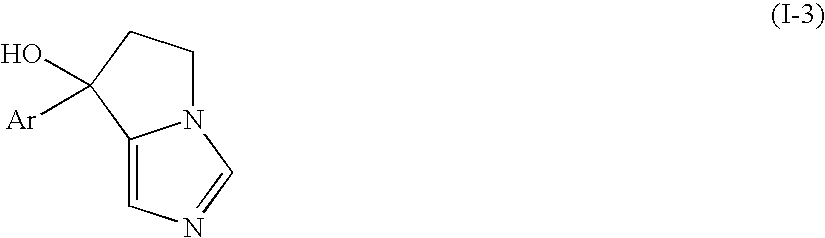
N12CCC(O)([Ar])C1=CN=C2
